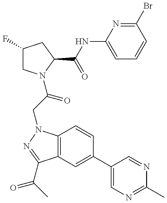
C1(F)CN(C(=O)CN2C3=C(C(C(=O)C)=N2)C=C(C2=CN=C(C)N=C2)C=C3)C(C(NC2=CC=CC(Br)=N2)=O)C1
